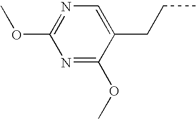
N1=C(OC)C(CCC)=CN=C1OC
